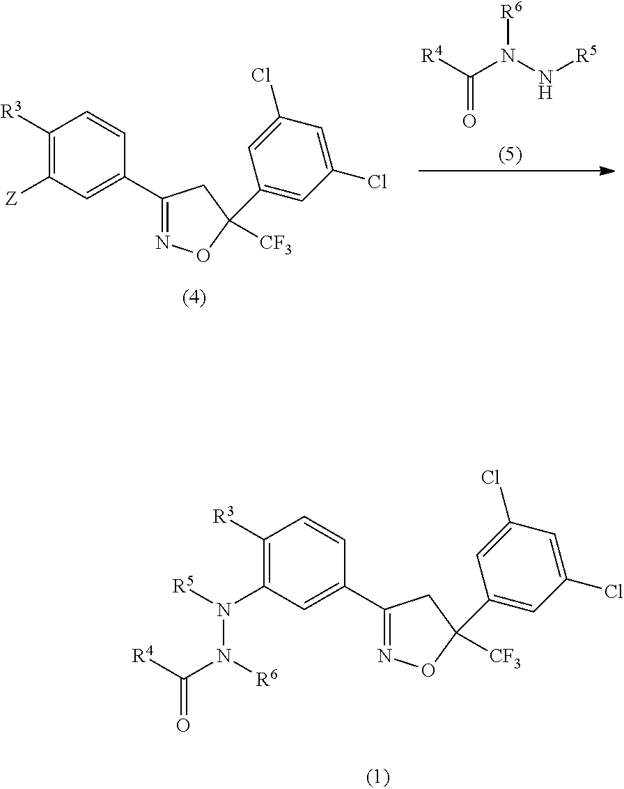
C1([R3])=C(N([R5])N([R6])C([R4])=O)C=C(C2=NOC(C3=CC(Cl)=CC(Cl)=C3)([CF3])C2)C=C1.[R4]C(N(N[R5])[R6])=O.C1([R3])=C([Z])C=C(C2=NOC(C3=CC(Cl)=CC(Cl)=C3)([CF3])C2)C=C1
